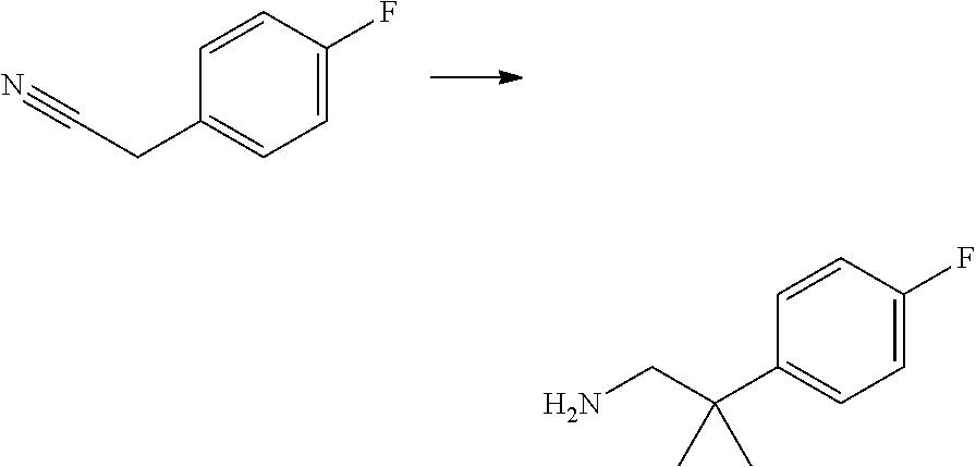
C1=C(F)C=CC(CC#N)=C1.C1=C(F)C=CC(C(CN)(C)C)=C1
